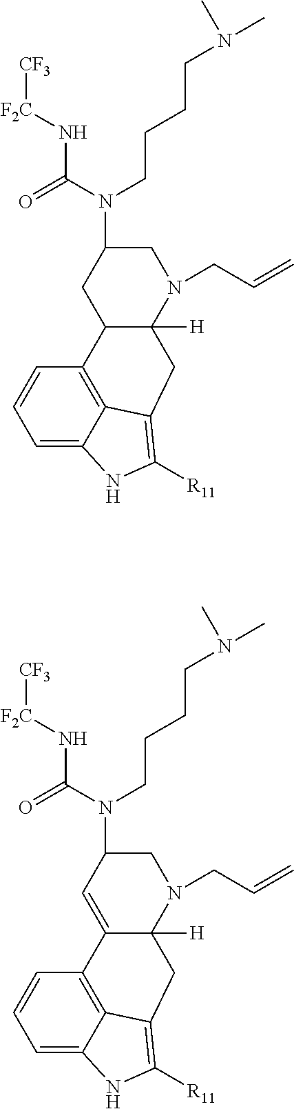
C1C2C([H])(N(CC=C)CC1N(C(=O)N[F2C][CF3])CCCCN(C)C)CC1=C([R11])NC3=CC=CC2=C31.C1=C2C([H])(N(CC=C)CC1N(C(=O)N[F2C][CF3])CCCCN(C)C)CC1=C([R11])NC3=CC=CC2=C31
